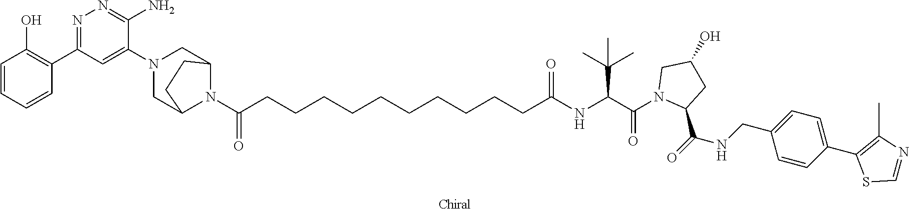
C1=CC=CC(C2=NN=C(N)C(N3CC4N(C(CCCCCCCCCCC(NC(C(C)(C)C)C(N5C(C(=O)NCC6=CC=C(C7=C(C)N=CS7)C=C6)CC(O)C5)=O)=O)=O)C(C3)CC4)=C2)=C1O
